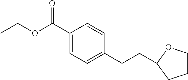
CCOC(C1=CC=C(CCC2OCCC2)C=C1)=O
